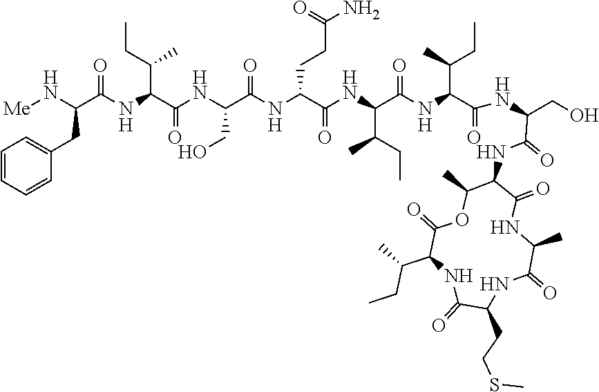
C1=CC=CC(CC(C(NC(C(NC(CO)C(NC(C(NC(C(NC(C(NC(CO)C(=O)NC2C(=O)NC(C)C(=O)NC(CCSC)C(=O)NC(C(CC)C)C(=O)OC2C)=O)C(C)CC)=O)C(CC)C)=O)CCC(N)=O)=O)=O)C(CC)C)=O)N[Me])=C1
